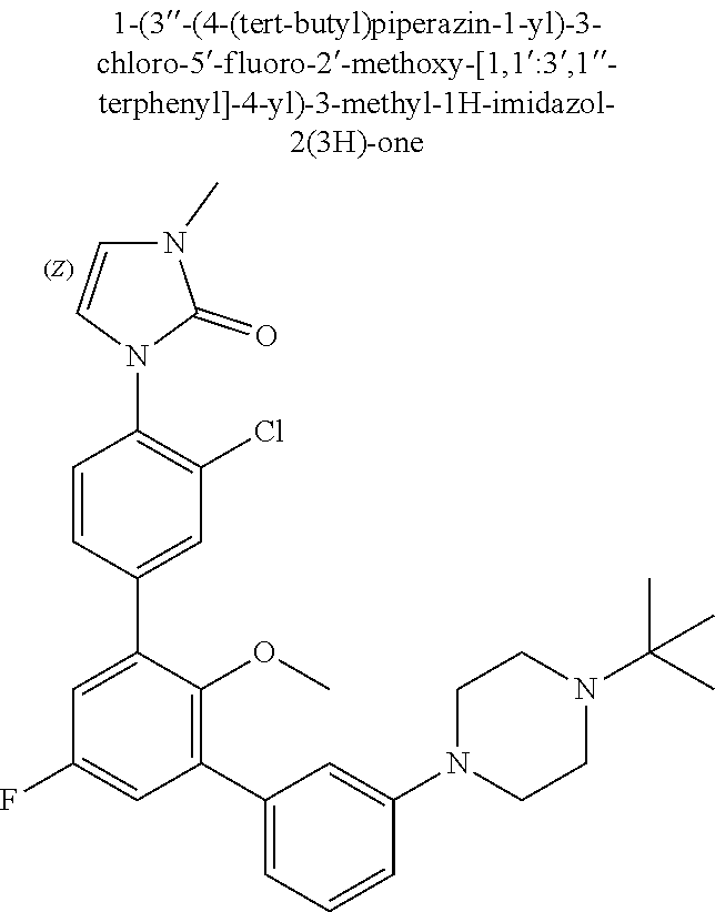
C1CN(C2=CC(C3=C(OC)C(C4=CC(Cl)=C(N5C=CN(C)C5=O)C=C4)=CC(F)=C3)=CC=C2)CCN1C(C)(C)C
